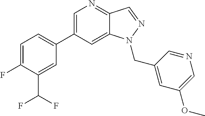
C1=C(C2=CC=C(F)C(C(F)F)=C2)C=C2C(=N1)C=NN2CC1=CC(OC)=CN=C1
